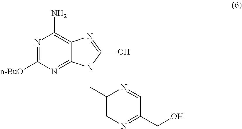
N1=C([n-BuO])N=C2C(=C1N)N=C(O)N2CC1=CN=C(CO)C=N1
